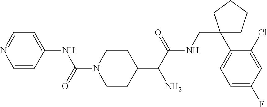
C1(C(C(NCC2(C3=CC=C(F)C=C3Cl)CCCC2)=O)N)CCN(C(=O)NC2=CC=NC=C2)CC1
